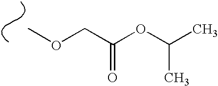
COCC(OC(C)C)=O
